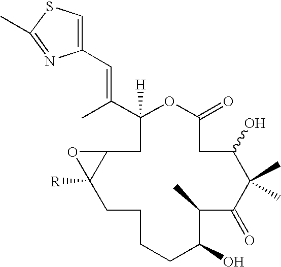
C1(C(C)=CC2=CSC(C)=N2)([H])CC2C([R])(CCCCC(O)C(C)C(=O)C(C)(C)C(O)CC(=O)O1)O2
